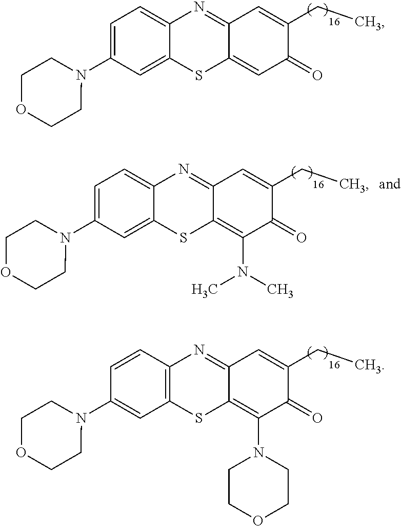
N1(C2=CC=C3C(=C2)SC2=CC(=O)C(CC)=CC2=N3)CCOCC1.N1(C2=CC3=C(C=C2)N=C2C(=C(N4CCOCC4)C(=O)C(CC)=C2)S3)CCOCC1.N1(C2=CC=C3C(=C2)SC2=C(N(C)C)C(=O)C(CC)=CC2=N3)CCOCC1
